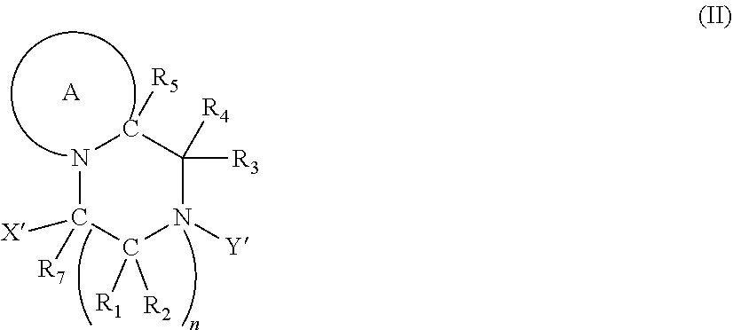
N1C([X])([R7])C([R2])([R1])N([Y])C([R4])([R3])C1[R5].[A]
